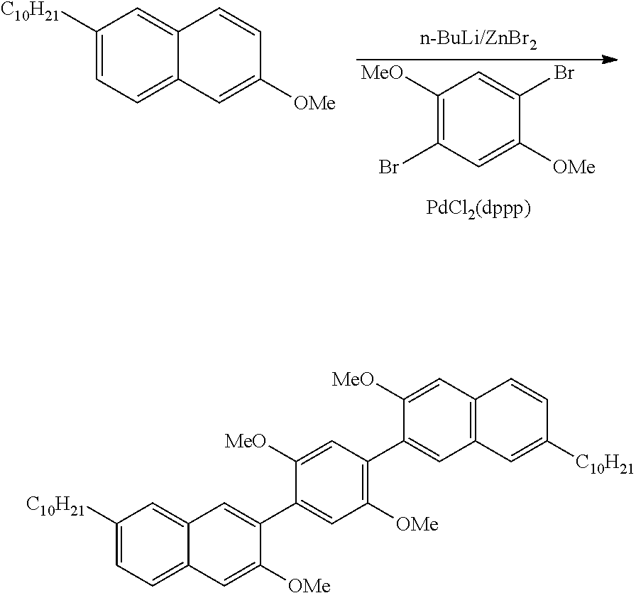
[MeO]C1=C(Br)C=C([OMe])C(Br)=C1.C1([C10H21])=CC=C2C(=C1)C=CC([OMe])=C2.C1([C10H21])=CC=C2C(=C1)C=C(C1=CC([OMe])=C(C3=CC4=C(C=C3[MeO])C=CC([C10H21])=C4)C=C1[MeO])C([OMe])=C2
